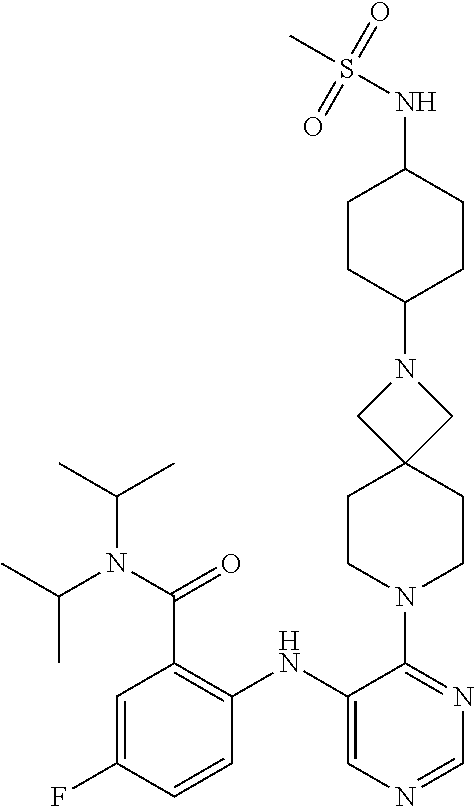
C1=NC=C(NC2=C(C(N(C(C)C)C(C)C)=O)C=C(F)C=C2)C(N2CCC3(CC2)CN(C2CCC(NS(=O)(=O)C)CC2)C3)=N1
